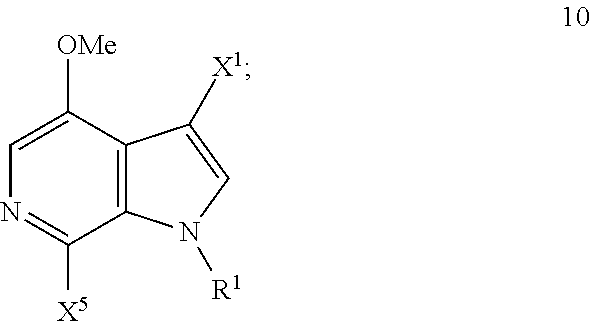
C12=C(C([OMe])=CN=C1[X5])C([X1])=CN2[R1]
